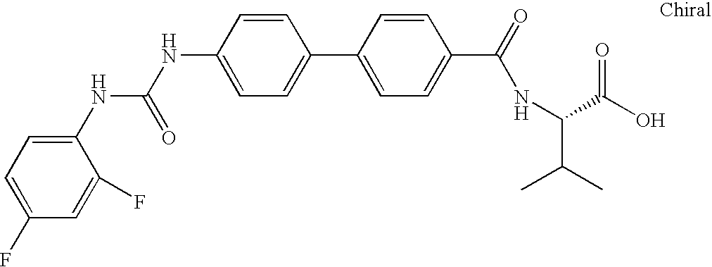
C1=C(NC(=O)NC2=CC=C(F)C=C2F)C=CC(C2=CC=C(C(NC(C(C)C)C(O)=O)=O)C=C2)=C1
